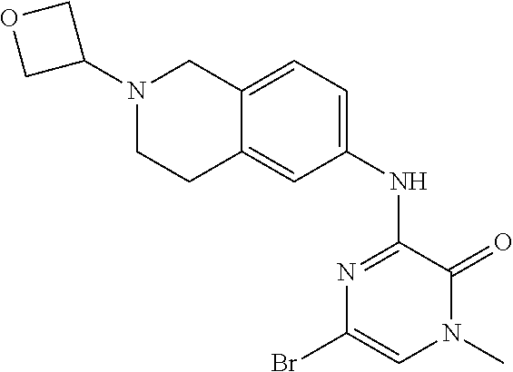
BrC1=CN(C)C(=O)C(NC2=CC=C3C(=C2)CCN(C2COC2)C3)=N1
